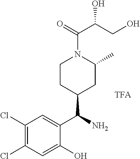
C1(Cl)=C(Cl)C=C(O)C(C(N)C2CC(C)N(C(=O)C(CO)O)CC2)=C1
